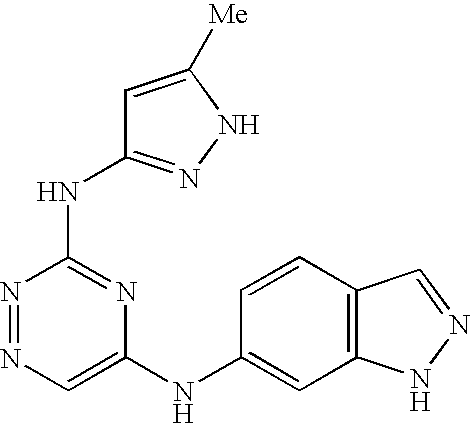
N1=NC(NC2=NNC([Me])=C2)=NC(NC2=CC3=C(C=C2)C=NN3)=C1
